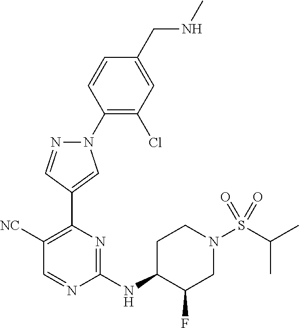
N1(C2=C(Cl)C=C(CNC)C=C2)N=CC(C2=C([NC])C=NC(NC3CCN(S(=O)(=O)C(C)C)CC3F)=N2)=C1
